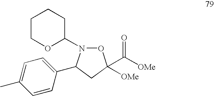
C1COC(N2OC(C([OMe])=O)([OMe])CC2C2=CC=C(C)C=C2)CC1
